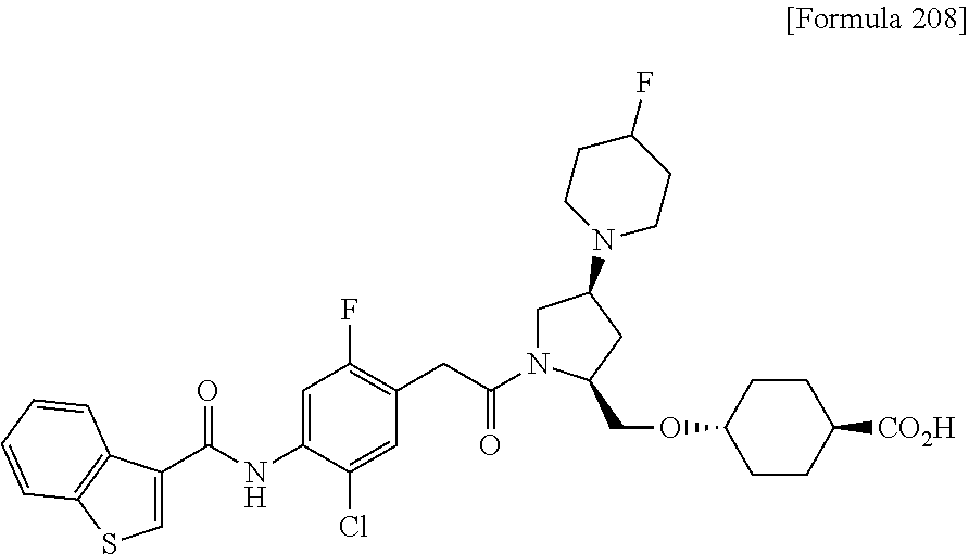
C1(C(NC2=CC(F)=C(CC(N3CC(N4CCC(F)CC4)CC3COC3CCC([CO2H])CC3)=O)C=C2Cl)=O)=CSC2=C1C=CC=C2
